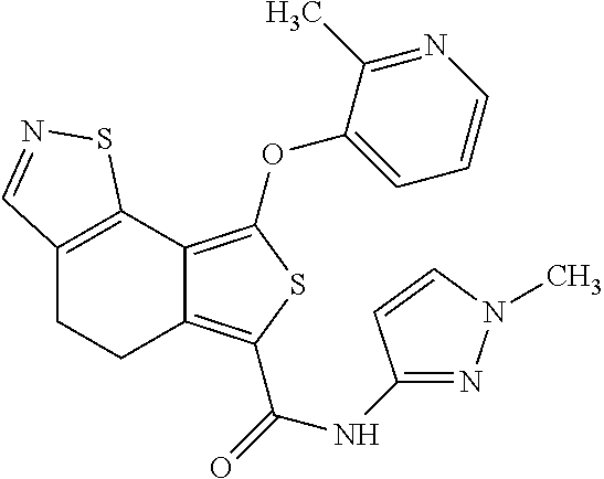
C12=C(C3=C(OC4=CC=CN=C4C)SC(C(=O)NC4=NN(C)C=C4)=C3CC1)SN=C2
